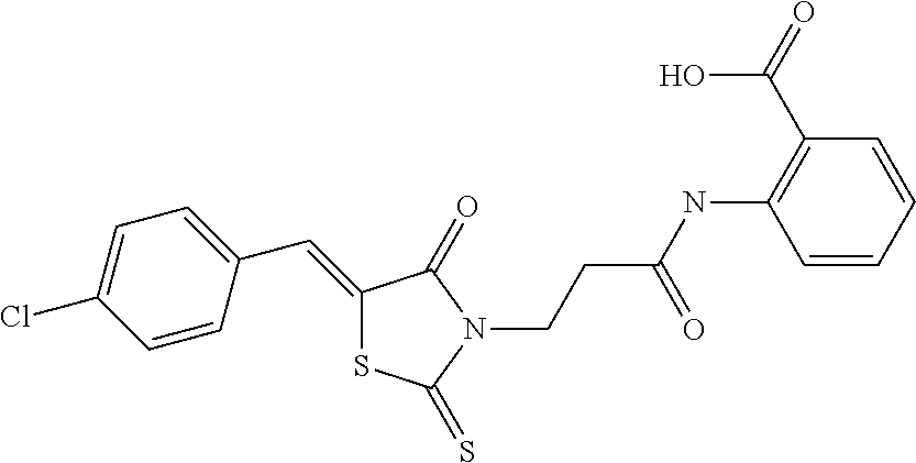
C1(=CC2=CC=C(Cl)C=C2)SC(=S)N(CCC(NC2=C(C(=O)O)C=CC=C2)=O)C1=O
